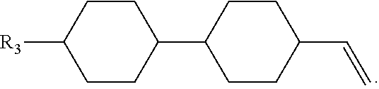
C1CC(C2CCC(C=C)CC2)CCC1[R3]
